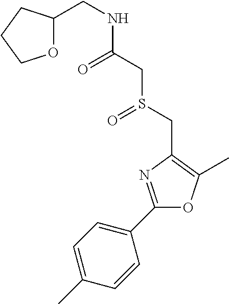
C1(CNC(CS(CC2=C(C)OC(C3=CC=C(C)C=C3)=N2)=O)=O)OCCC1
